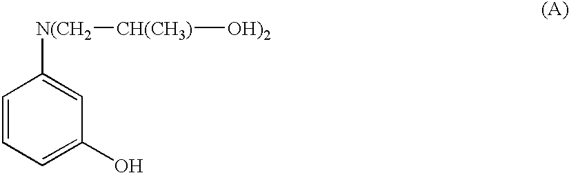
C1=CC=C(O)C=C1[N(CH2][CH(CH3)][OH)2]
